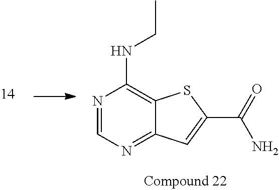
N(CC)C1=C2C(=NC=N1)C=C(C(=O)N)S2
